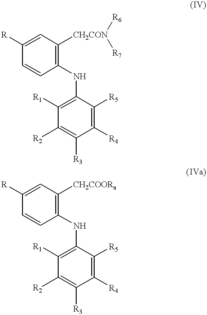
C1([R4])=C([R5])C(NC2=C([CH2CON]([R6])[R7])C=C([R])C=C2)=C([R1])C([R2])=C1[R3].C1([R4])=C([R5])C(NC2=C([CH2COORa])C=C([R])C=C2)=C([R1])C([R2])=C1[R3]
